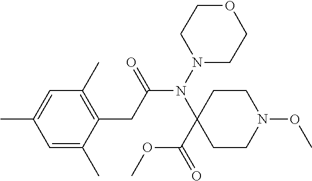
C1=C(C)C(CC(N(N2CCOCC2)C2(C(=O)OC)CCN(OC)CC2)=O)=C(C)C=C1C
